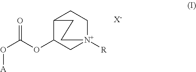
O(C(=O)OC1C[N+]2([R])CCC1CC2)[A].[X-]
